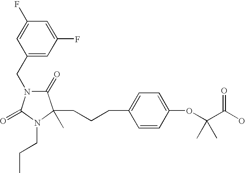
C(CCC1=CC=C(OC(C(O)=O)(C)C)C=C1)C1(C)C(=O)N(CC2=CC(F)=CC(F)=C2)C(=O)N1CCC
